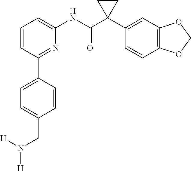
C1=CC(C2=CC=C(CN([H])[H])C=C2)=NC(NC(C2(C3=CC4=C(C=C3)OCO4)CC2)=O)=C1
